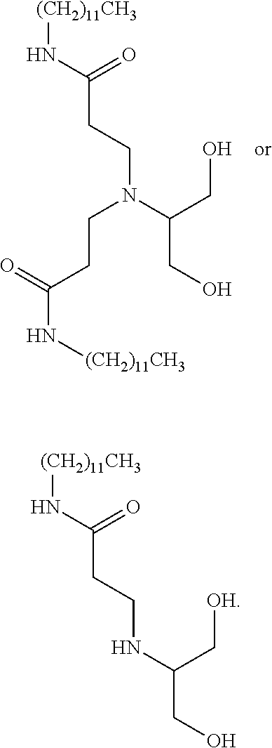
[(CH2)11CH3]NC(CCN(C(CO)CO)CCC(N[(CH2)11CH3])=O)=O.[(CH2)11CH3]NC(CCNC(C[OH])CO)=O
